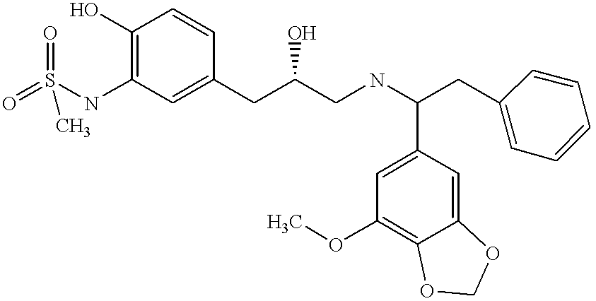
O=S(NC1=C(O)C=CC(CC(CNC(CC2=CC=CC=C2)C2=CC(OC)=C3C(=C2)OCO3)O)=C1)(=O)C
